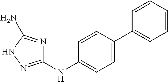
C1(NC2=CC=C(C3=CC=CC=C3)C=C2)=NNC(N)=N1
